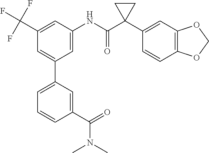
C1=C(NC(C2(C3=CC4=C(C=C3)OCO4)CC2)=O)C=C(C(F)(F)F)C=C1C1=CC=CC(C(=O)N(C)C)=C1
